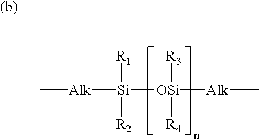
C[Alk][Si]([OSi]([Alk]C)([R3])[R4])([R1])[R2]
